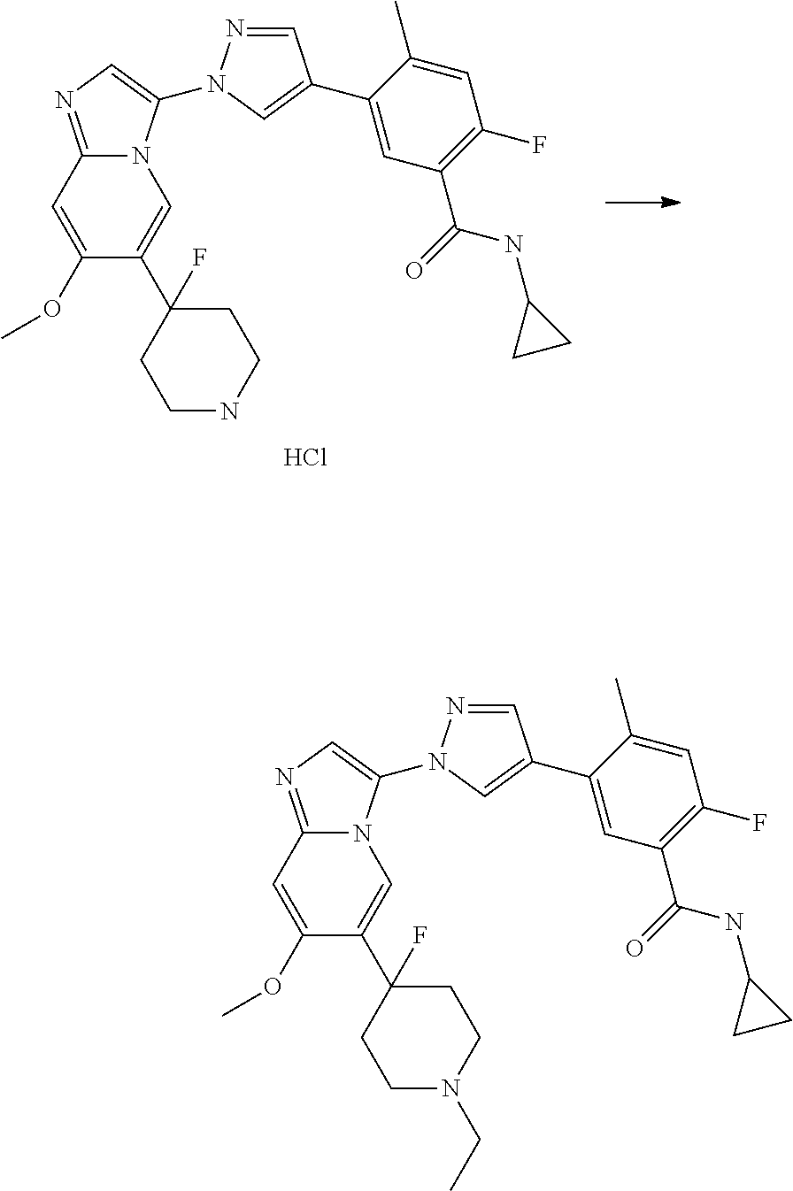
C12=NC=C(N3N=CC(C4=CC(C(NC5CC5)=O)=C(F)C=C4C)=C3)N1C=C(C1(F)CCN(CC)CC1)C(OC)=C2.C12=NC=C(N3N=CC(C4=CC(C(NC5CC5)=O)=C(F)C=C4C)=C3)N1C=C(C1(F)CCNCC1)C(OC)=C2.Cl
